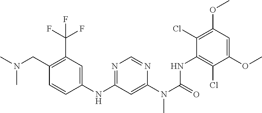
CN(CC1=C(C(F)(F)F)C=C(NC2=NC=NC(N(C(=O)NC3=C(Cl)C(OC)=CC(OC)=C3Cl)C)=C2)C=C1)C
